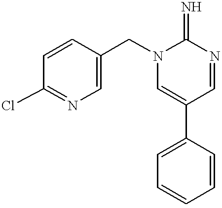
C1=CC(CN2C=C(C3=CC=CC=C3)C=NC2=N)=CN=C1Cl
